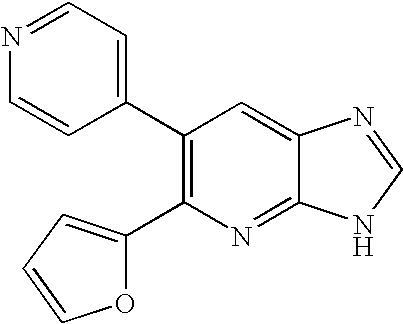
C1(C2=C(C3=CC=NC=C3)C=C3C(=N2)NC=N3)=CC=CO1
